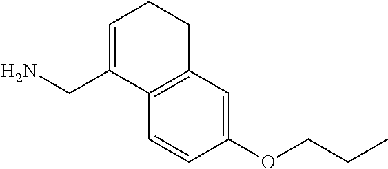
C1=CC(OCCC)=CC2=C1C(CN)=CCC2
